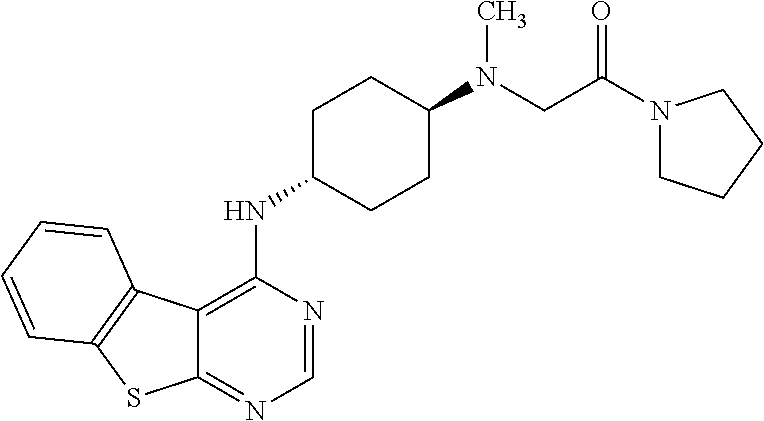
C12=C(NC3CCC(N(CC(N4CCCC4)=O)C)CC3)N=CN=C1SC1=C2C=CC=C1
